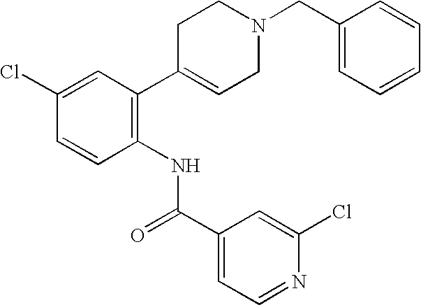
C1C(C2=C(NC(C3=CC=NC(Cl)=C3)=O)C=CC(Cl)=C2)=CCN(CC2=CC=CC=C2)C1
